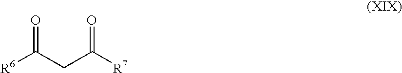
[R6]C(CC([R7])=O)=O
